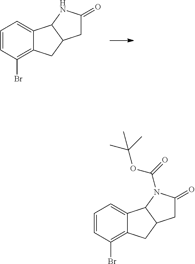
C1=CC(Br)=C2C(=C1)C1C(C2)CC(=O)N1C(=O)OC(C)(C)C.C1=CC(Br)=C2C(=C1)C1C(C2)CC(=O)N1
